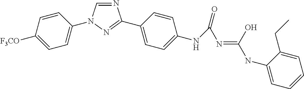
N1=CN(C2=CC=C([F3CO])C=C2)N=C1C1=CC=C(NC(=O)N=C(NC2=CC=CC=C2CC)O)C=C1
